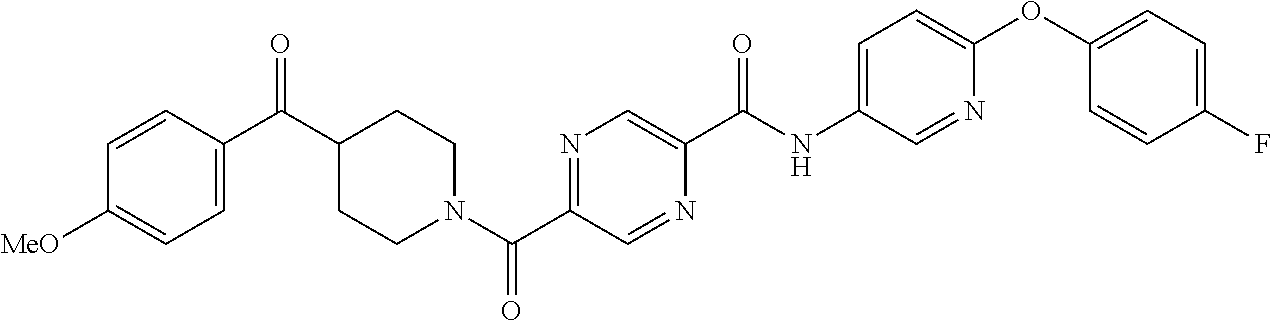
C1=C(C(C2CCN(C(C3=NC=C(C(NC4=CC=C(OC5=CC=C(F)C=C5)N=C4)=O)N=C3)=O)CC2)=O)C=CC([MeO])=C1
